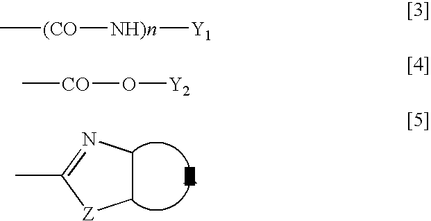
C1CN=C(C)[Z]1.C[(CO][NH)n][Y1].C[CO]O[Y2]
